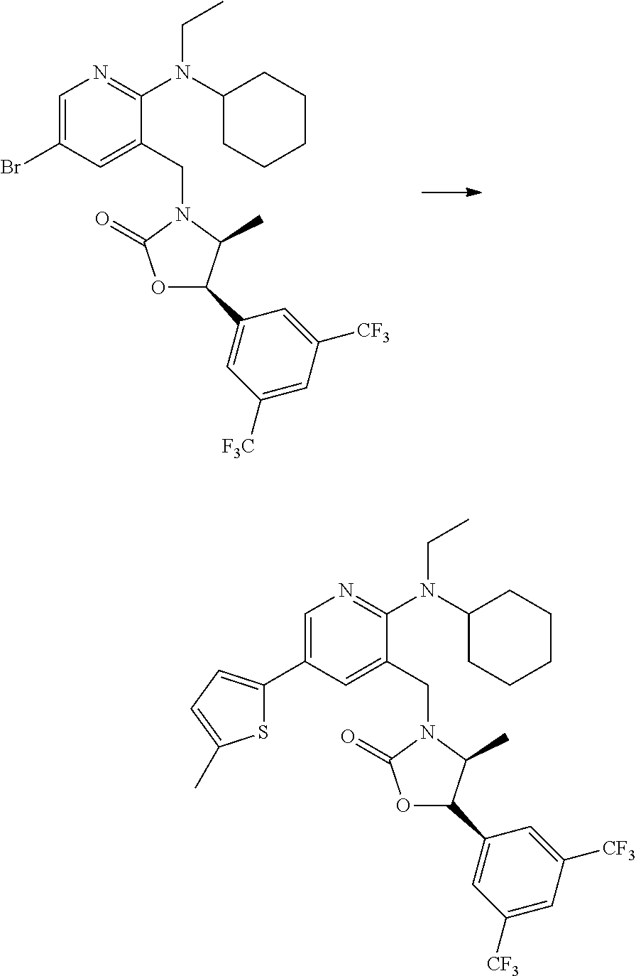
C1=C(Br)C=C(CN2C(=O)OC(C3=CC([F3C])=CC([CF3])=C3)C2C)C(N(C2CCCCC2)CC)=N1.C1=C(C2=CC=C(C)S2)C=C(CN2C(=O)OC(C3=CC([CF3])=CC([CF3])=C3)C2C)C(N(C2CCCCC2)CC)=N1
